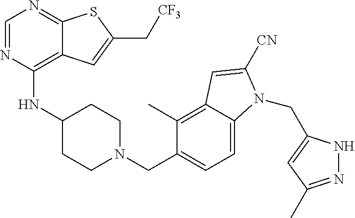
C1=NC(NC2CCN(CC3=CC=C4C(=C3C)C=C([CN])N4CC3=CC(C)=NN3)CC2)=C2C(=N1)SC(C[CF3])=C2
